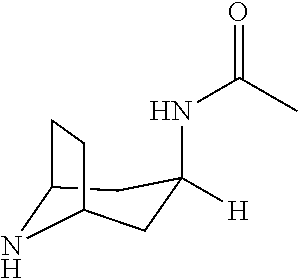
N1C2CC(NC(=O)C)([H])CC1CC2
